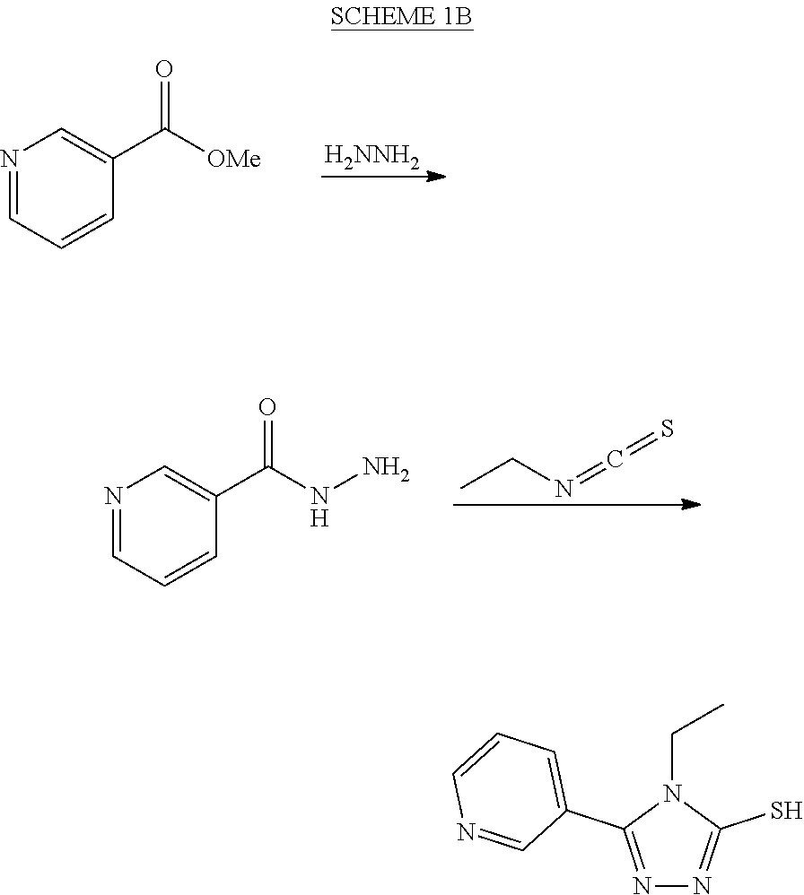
N1=C(C2=CC=CN=C2)N(CC)C(S)=N1.[H2NNH2].N1=CC=CC(C([OMe])=O)=C1.CCN=C=S.N1=CC=CC(C(NN)=O)=C1
